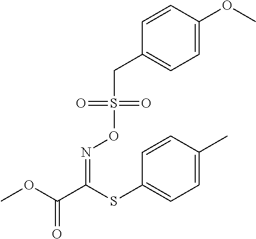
COC(C(SC1=CC=C(C)C=C1)=NOS(CC1=CC=C(OC)C=C1)(=O)=O)=O
